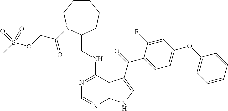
C1=CC=CC(OC2=CC=C(C(=O)C3=CNC4=C3C(NCC3CCCCCN3C(COS(C)(=O)=O)=O)=NC=N4)C(F)=C2)=C1
